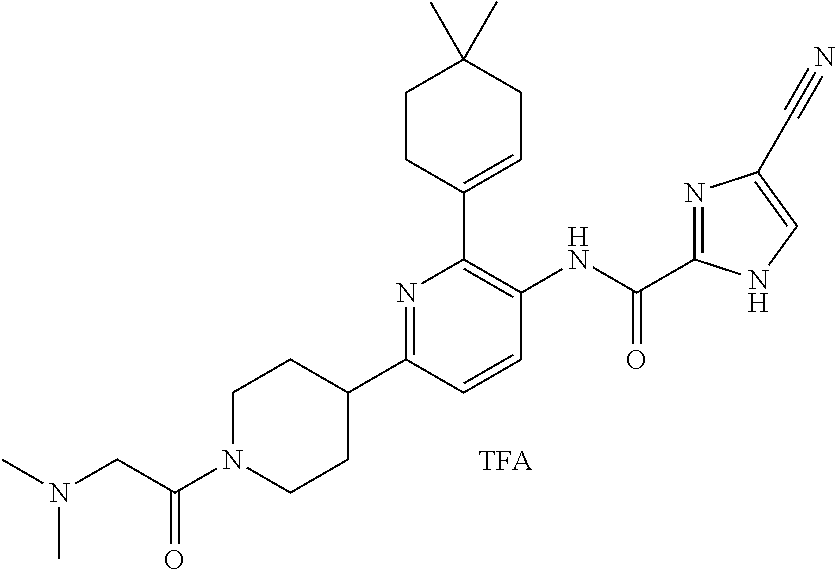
C1N(C(CN(C)C)=O)CCC(C2=NC(C3=CCC(C)(C)CC3)=C(NC(=O)C3=NC(C#N)=CN3)C=C2)C1
